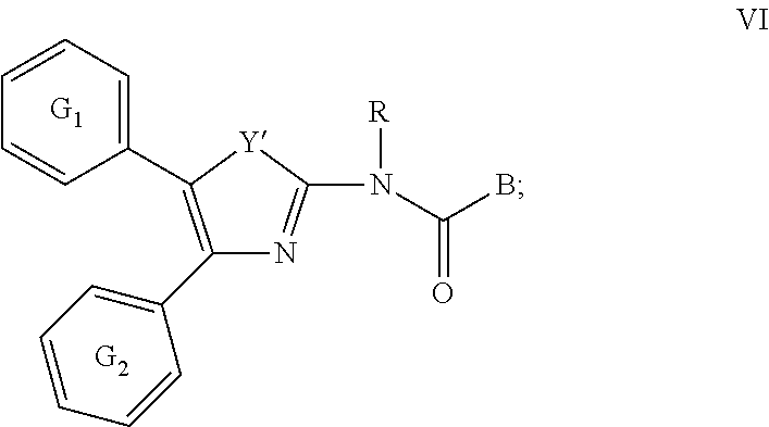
C1(C2=CC=CC=C2)=C(C2=CC=CC=C2)[Y]C(N([R])C(B)=O)=N1
